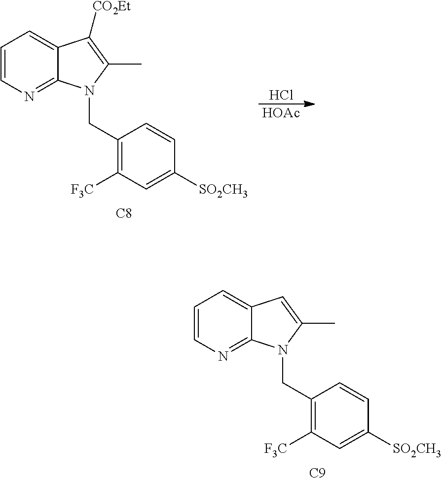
[C8].C(C1=C([F3C])C=C([SO2CH3])C=C1)N1C2=NC=CC=C2C([CO2Et])=C1C.Cl.[HOAc].[C9].C(C1=C([F3C])C=C([SO2CH3])C=C1)N1C2=NC=CC=C2C=C1C
